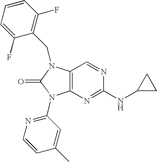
C12=C(N(CC3=C(F)C=CC=C3F)C(=O)N1C1=NC=CC(C)=C1)C=NC(NC1CC1)=N2
